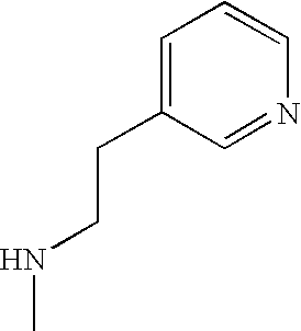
C1=C(CCNC)C=NC=C1
